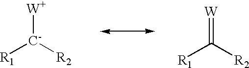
[R1][C-]([R2])[W].[R1]C([R2])=[W]
